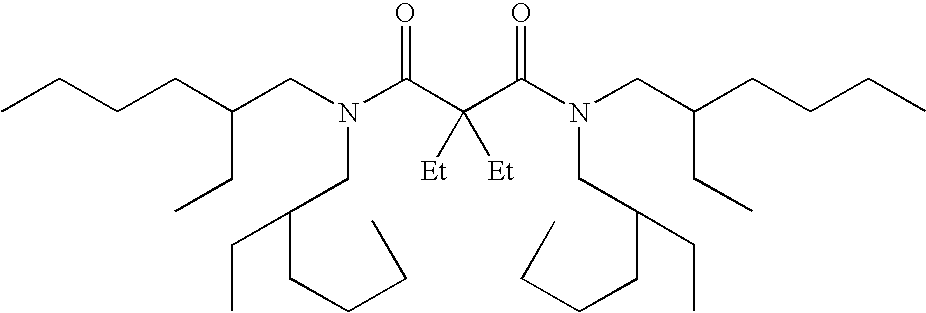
CCCCC(CN(C(C(C(N(CC(CCCC)CC)CC(CC)CCCC)=O)([Et])[Et])=O)CC(CC)CCCC)CC
